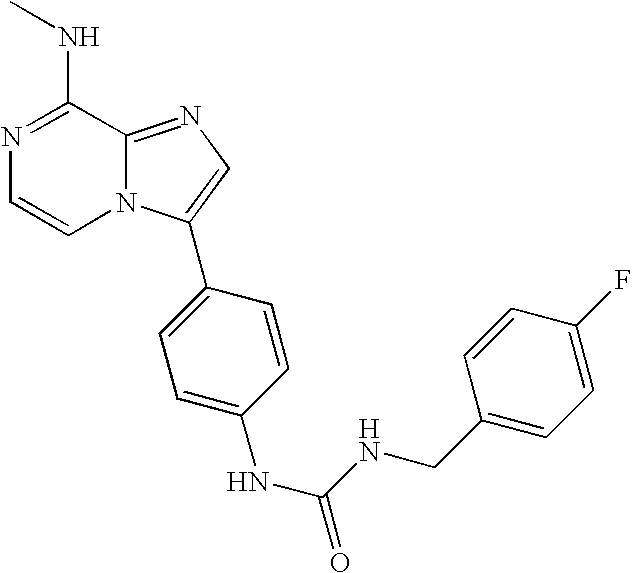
N1=C(NC)C2=NC=C(C3=CC=C(NC(NCC4=CC=C(F)C=C4)=O)C=C3)N2C=C1
